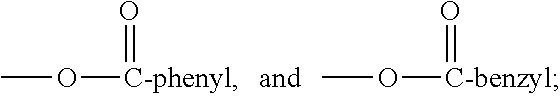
CO[C-phenyl]=O.CO[C-benzyl]=O
